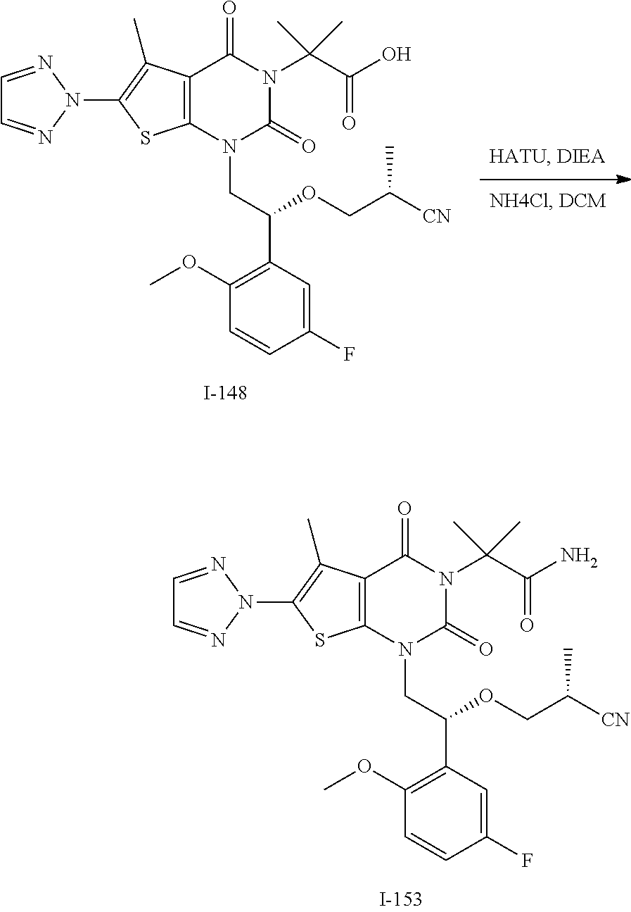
C12=C(N(CC(C3=C(OC)C=CC(F)=C3)OCC([CN])C)C(=O)N(C(C(N)=O)(C)C)C1=O)SC(N1N=CC=N1)=C2C.C12=C(N(CC(C3=C(OC)C=CC(F)=C3)OCC([CN])C)C(=O)N(C(C(O)=O)(C)C)C1=O)SC(N1N=CC=N1)=C2C
